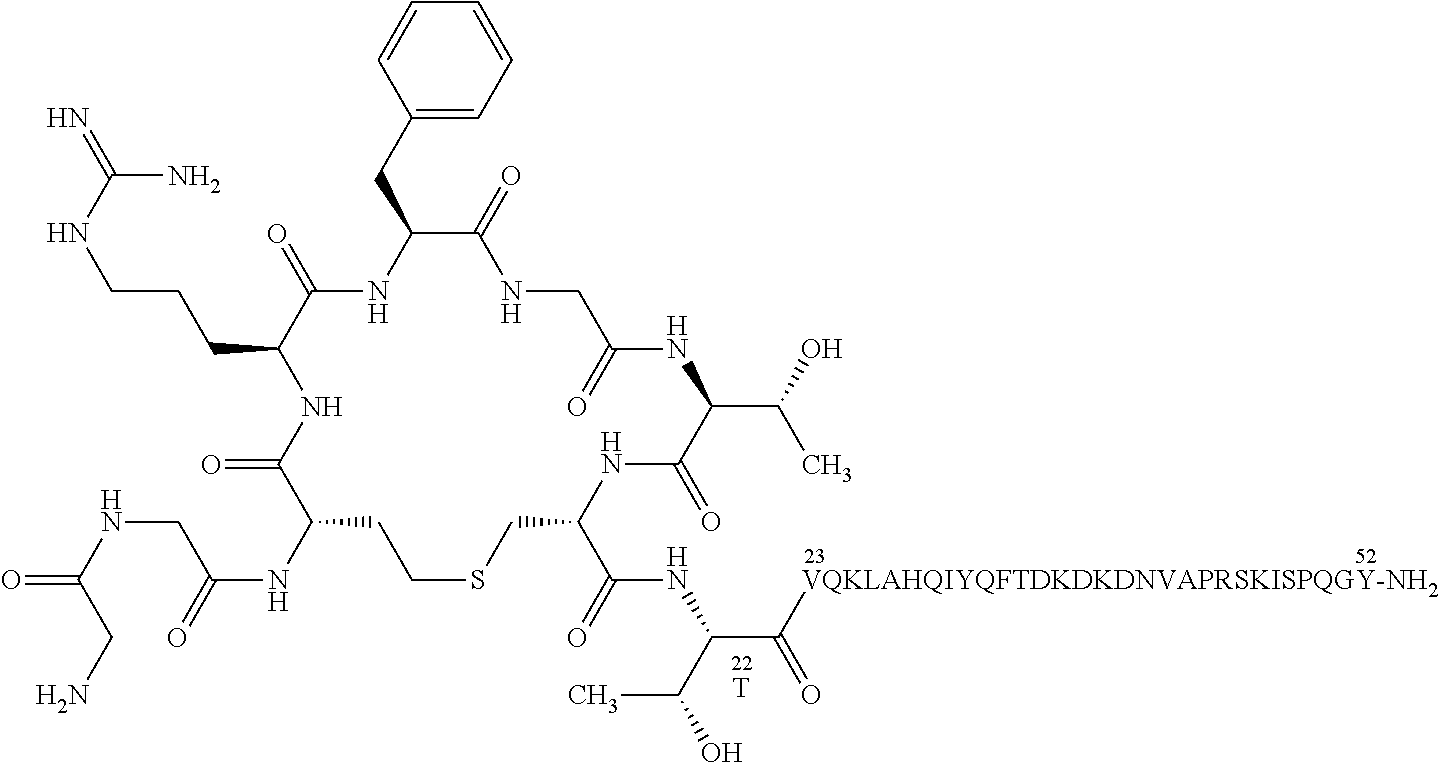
[T].C(C1C(=O)NC(CC2=CC=CC=C2)C(=O)NCC(=O)NC(C(O)C)C(=O)NC(C(=O)NC(C([VQKLAHQIYQFTDKDKDNVAPRSKISPQGY-NH2])=O)C(O)C)CSCCC(NC(=O)CNC(=O)CN)C(=O)N1)CCNC(=N)N
